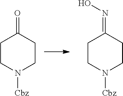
C1CN([Cbz])CCC1=O.C1CN([Cbz])CCC1=NO
